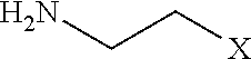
[X]CCN
